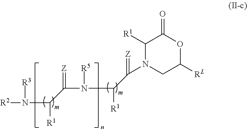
[R2]N(C(C(N(C(C(=[Z])N1CC([RL])OC(=O)C1[R1])[R1])[R5])=[Z])[R1])[R3]
